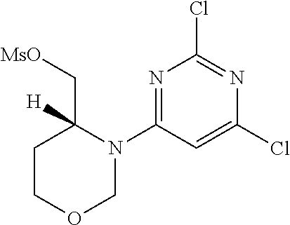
C1COCN(C2=NC(Cl)=NC(Cl)=C2)C1(C[MsO])[H]
